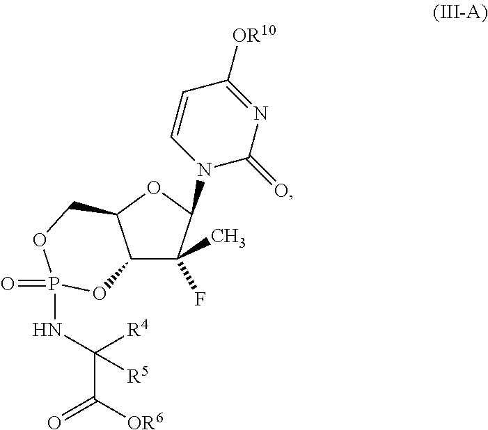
C12C(C)(F)C(N3C(=O)N=C([OR10])C=C3)OC1COP(=O)(NC(C([OR6])=O)([R4])[R5])O2
